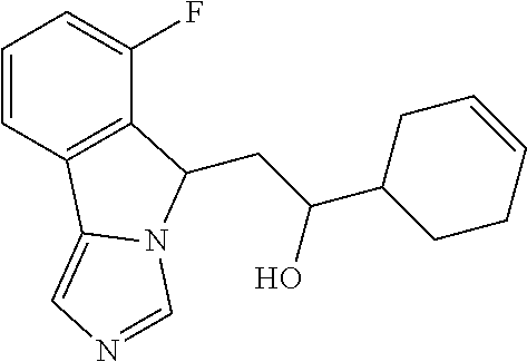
C1=CC2=C(C(F)=C1)C(CC(C1CCC=CC1)O)N1C2=CN=C1
